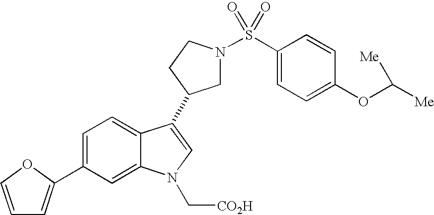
C1(C2=CC=CO2)=CC=C2C(=C1)N(C[CO2H])C=C2C1CN(S(C2=CC=C(OC([Me])[Me])C=C2)(=O)=O)CC1
